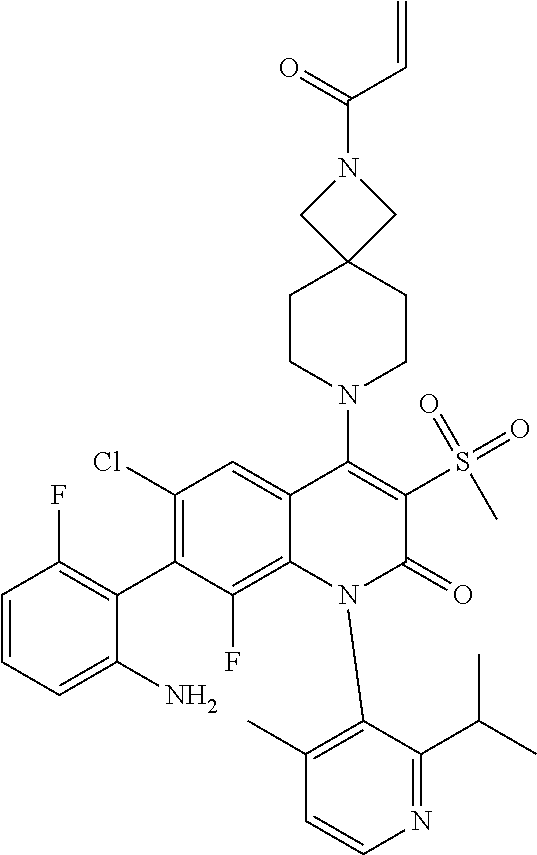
C1(Cl)=C(C2=C(F)C=CC=C2N)C(F)=C2C(=C1)C(N1CCC3(CC1)CN(C(=O)C=C)C3)=C(S(=O)(=O)C)C(=O)N2C1=C(C)C=CN=C1C(C)C
